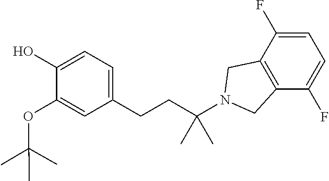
C1(O)=CC=C(CCC(N2CC3=C(C2)C(F)=CC=C3F)(C)C)C=C1OC(C)(C)C
